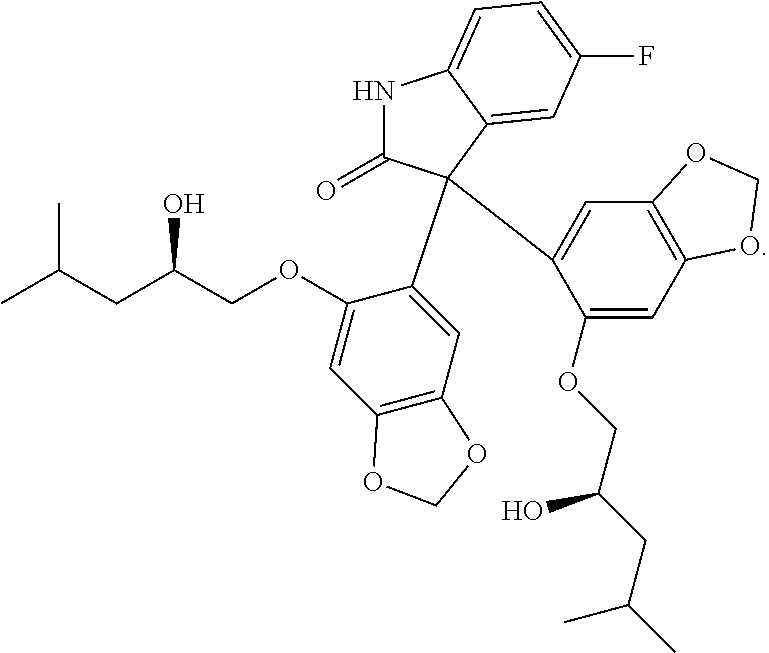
C1(OCC(CC(C)C)O)=CC2=C(C=C1C1(C3=CC4=C(C=C3OCC(CC(C)C)O)OCO4)C(=O)NC3=CC=C(F)C=C31)OCO2
